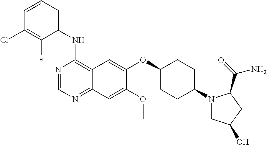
C1(NC2=C3C(=NC=N2)C=C(OC)C(OC2CCC(N4CC(O)CC4C(=O)N)CC2)=C3)=CC=CC(Cl)=C1F
